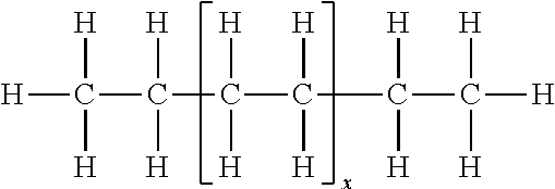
[H]C(C([H])([H])C([H])([H])C([H])([H])C(C([H])([H])[H])([H])[H])([H])[H]
